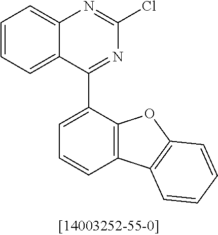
C1=CC=C2C(=C1)N=C(Cl)N=C2C1=CC=CC2=C1OC1=C2C=CC=C1
